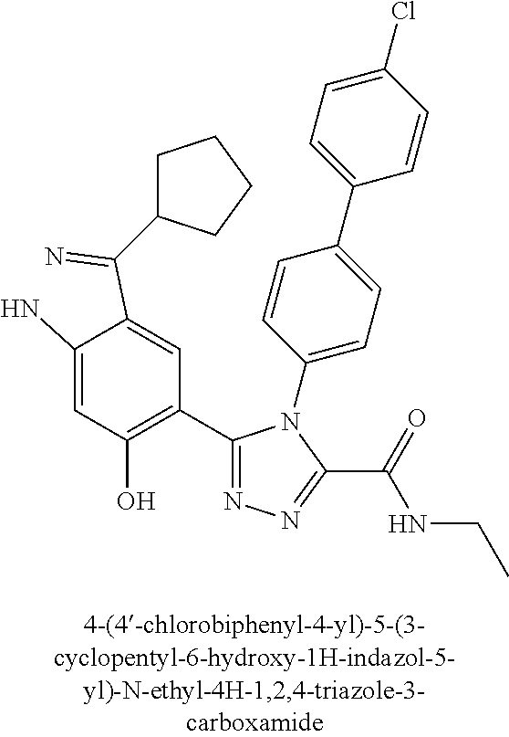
C1=C(N)C(C(=N)C2CCCC2)=CC(C2=NN=C(C(=O)NCC)N2C2=CC=C(C3=CC=C(Cl)C=C3)C=C2)=C1O
